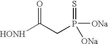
[HONH]C(CP(=S)([ONa])[ONa])=O
